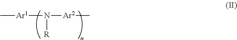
[Ar1](N([Ar2]C)[R])C
